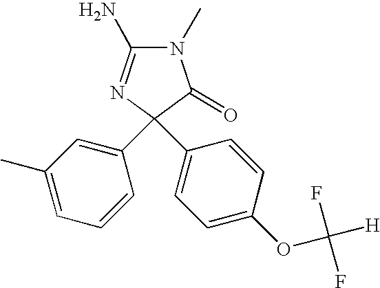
N1(C)C(N)=NC(C2=CC(C)=CC=C2)(C2=CC=C(OC([H])(F)F)C=C2)C1=O
